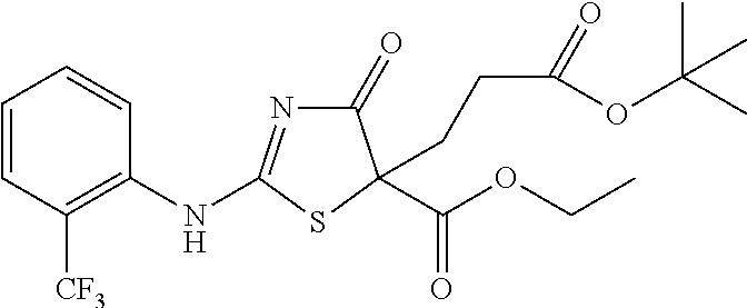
S1C(C(OCC)=O)(CCC(=O)OC(C)(C)C)C(=O)N=C1NC1=C([CF3])C=CC=C1
